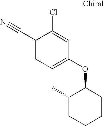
C1(C#N)=CC=C(OC2C(C)CCCC2)C=C1Cl
